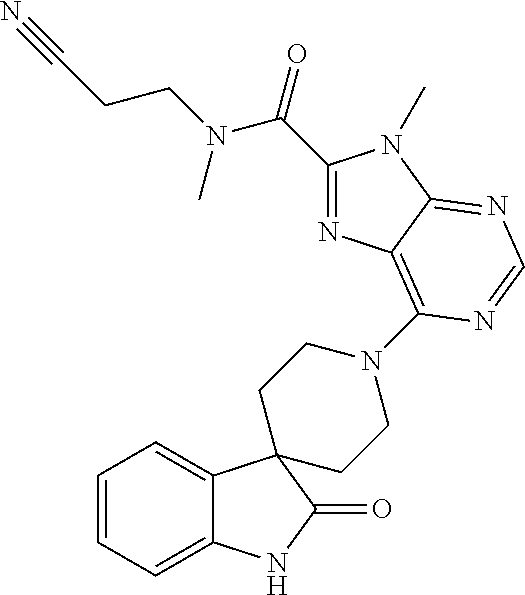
C1=CC=C2C(=C1)C1(C(=O)N2)CCN(C2=C3C(=NC=N2)N(C)C(C(N(CCC#N)C)=O)=N3)CC1
